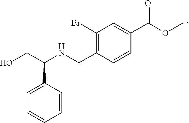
C1(CNC(CO)C2=CC=CC=C2)=C(Br)C=C(C(OC)=O)C=C1
